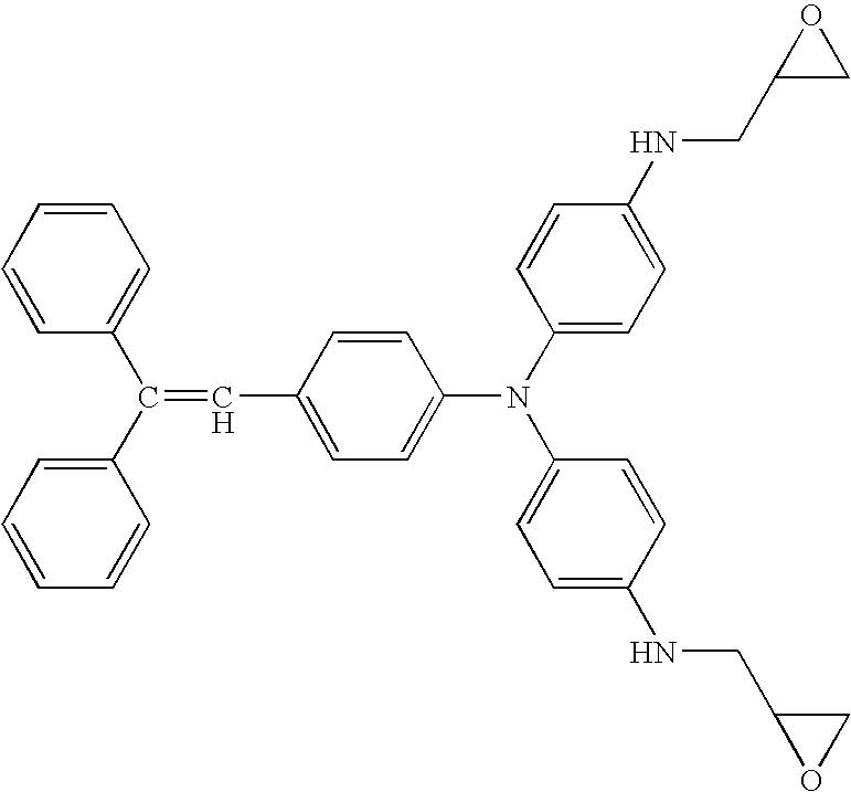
C1=CC=CC=C1C(C1=CC=CC=C1)=CC1=CC=C(N(C2=CC=C(NCC3CO3)C=C2)C2=CC=C(NCC3OC3)C=C2)C=C1
